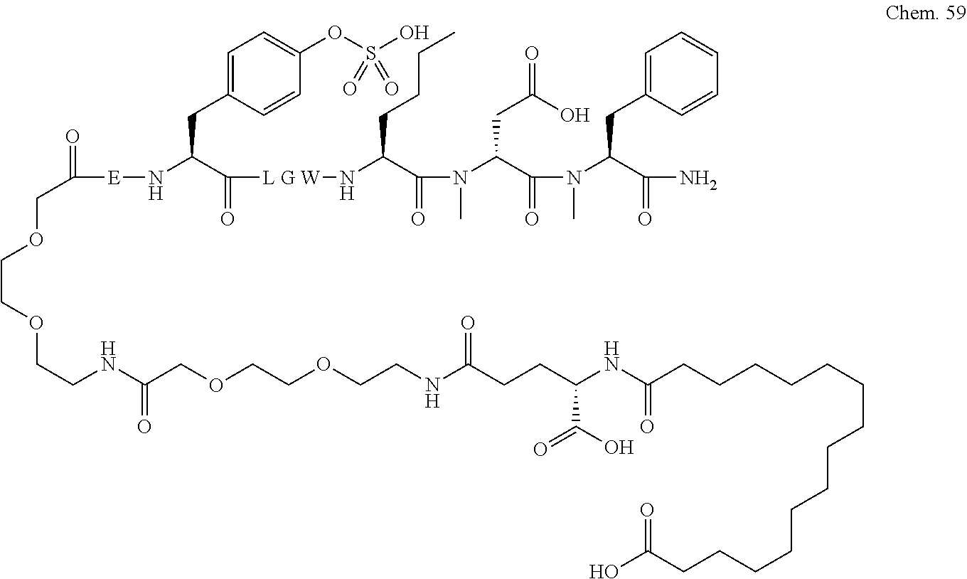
O(CCOCCNC(COCCOCCNC(CCC(NC(CCCCCCCCCCCCCCC(O)=O)=O)C(O)=O)=O)=O)CC([E]NC(C(=O)[L G W]NC(C(N(C)C(C(=O)N(C(C(N)=O)CC1=CC=CC=C1)C)CC(O)=O)=O)CCCC)CC1=CC=C(OS(O)(=O)=O)C=C1)=O
